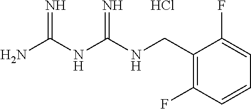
C(NC(NC(N)=N)=N)C1=C(F)C=CC=C1F.Cl
